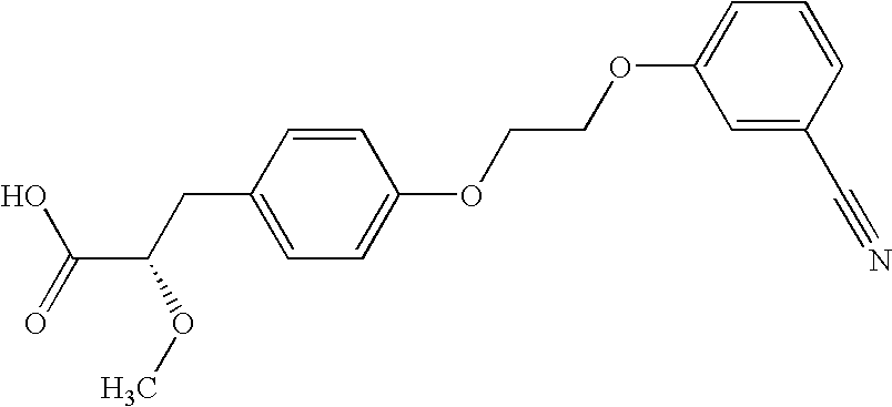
C1=CC(C#N)=CC(OCCOC2=CC=C(CC(C(=O)O)OC)C=C2)=C1
